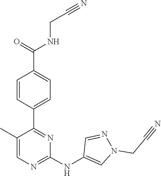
C1(C2=NC(NC3=CN(CC#N)N=C3)=NC=C2C)=CC=C(C(NCC#N)=O)C=C1
